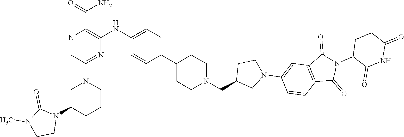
C1C(N2C(=O)N(C)CC2)CCCN1C1=NC(NC2=CC=C(C3CCN(CC4CN(C5=CC6=C(C=C5)C(=O)N(C5C(=O)NC(=O)CC5)C6=O)CC4)CC3)C=C2)=C(C(N)=O)N=C1
